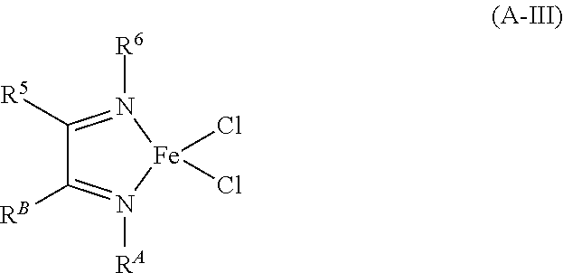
C1([R5])=N([R6])[Fe](Cl)(Cl)N([RA])=C1[RB]
